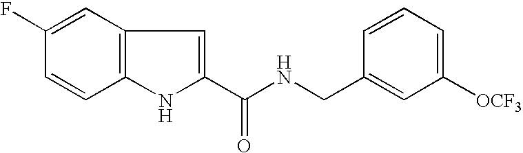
C1=C(F)C=CC2=C1C=C(C(NCC1=CC([OCF3])=CC=C1)=O)N2
